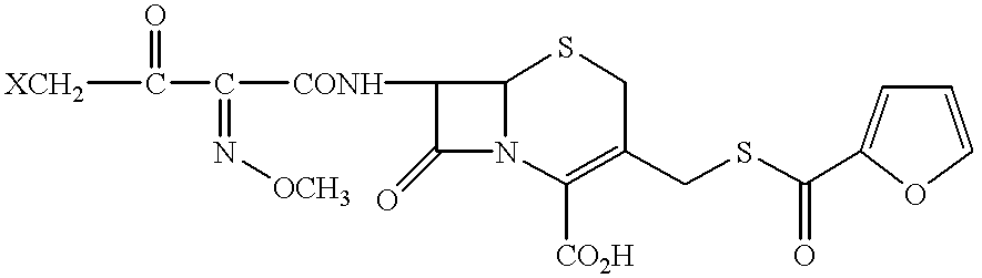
C([CONH]C1C(=O)N2C1SCC(CSC(C1=CC=CO1)=O)=C2[CO2H])(=N[OCH3])C([XCH2])=O
